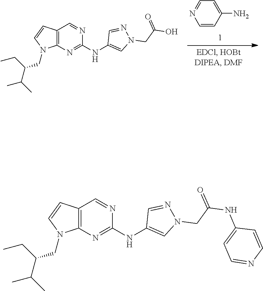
C12=C(N=C(NC3=CN(CC(O)=O)N=C3)N=C1)N(CC(C(C)C)CC)C=C2.C1=CC(N)=CC=N1.C12=C(N=C(NC3=CN(CC(NC4=CC=NC=C4)=O)N=C3)N=C1)N(CC(C(C)C)CC)C=C2
